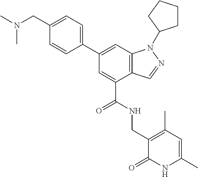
C1(C2=CC=C(CN(C)C)C=C2)=CC2=C(C(C(NCC3=C(C)C=C(C)NC3=O)=O)=C1)C=NN2C1CCCC1
